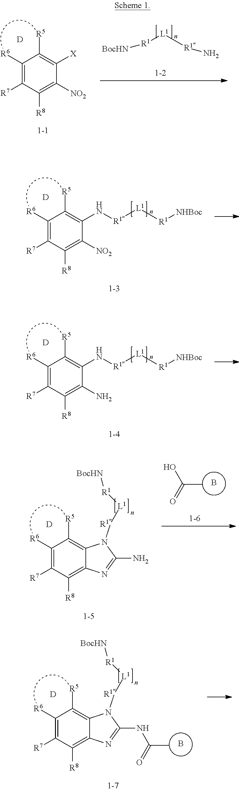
C1([R6])=C([R7])C([R8])=C([NO2])C([X])=C1[R5].[D].[R1]([L1][R1]N)[BocHN].C1([R6])=C([R7])C([R8])=C([NO2])C(N[R1][L1][R1][NHBoc])=C1[R5].[D].C1([R6])=C([R7])C([R8])=C(N)C(N[R1][L1][R1][NHBoc])=C1[R5].[D].C1([R6])=C([R7])C([R8])=C2C(=C1[R5])N([R1][L1][R1][BocHN])C(N)=N2.[D].C(C)(=O)O.B.C1([R6])=C([R7])C([R8])=C2C(=C1[R5])N([R1][L1][R1][BocHN])C(NC(=O)C)=N2.[D].B
